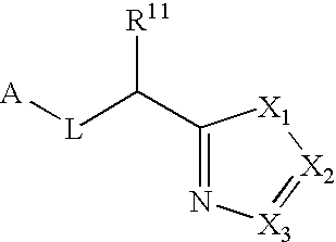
C1(C([L][A])[R11])=N[X3]=[X2][X1]1
